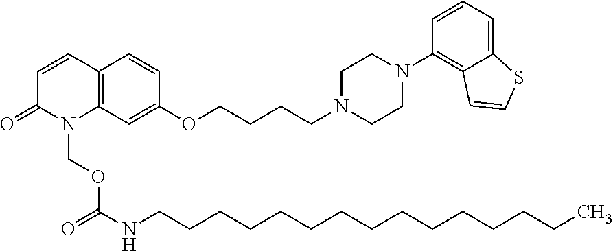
C12=C(C=C(OCCCCN3CCN(C4=C5C(=CC=C4)SC=C5)CC3)C=C1)N(COC(NCCCCCCCCCCCCCCC)=O)C(=O)C=C2
